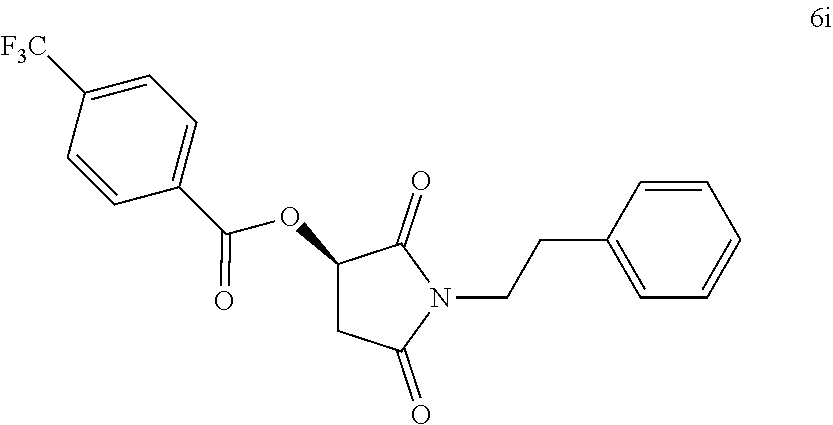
C1(CCN2C(=O)C(OC(C3=CC=C([F3C])C=C3)=O)CC2=O)=CC=CC=C1
